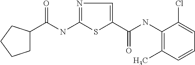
C(NC1=NC=C(C(=O)NC2=C(C)C=CC=C2Cl)S1)(=O)C1CCCC1
